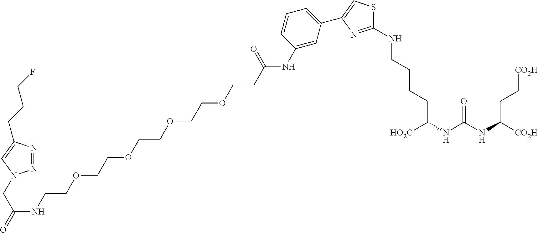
C([HO2C])(NC(NC([CO2H])CC[CO2H])=O)CCCCNC1=NC(C2=CC=CC(NC(CCOCCOCCOCCOCCNC(CN3N=NC(CCCF)=C3)=O)=O)=C2)=CS1
